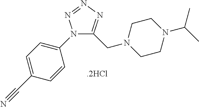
N1(C2=CC=C(C#N)C=C2)C(CN2CCN(C(C)C)CC2)=NN=N1
